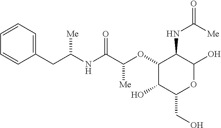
C1(CC(NC(C(OC2C(O)C(CO)OC(O)C2NC(=O)[Me])[Me])=O)[Me])=CC=CC=C1
